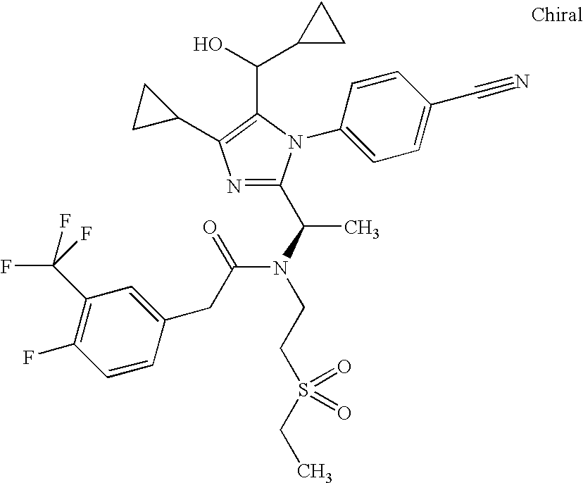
N1=C(C(N(C(CC2=CC(C(F)(F)F)=C(F)C=C2)=O)CCS(CC)(=O)=O)C)N(C2=CC=C(C#N)C=C2)C(C(O)C2CC2)=C1C1CC1
